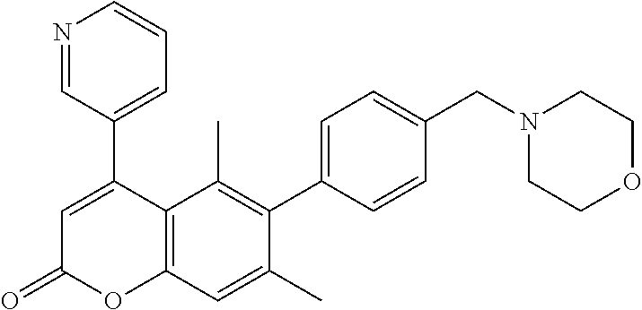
C1(C2=CC(=O)OC3=C2C(C)=C(C2=CC=C(CN4CCOCC4)C=C2)C(C)=C3)=CC=CN=C1
